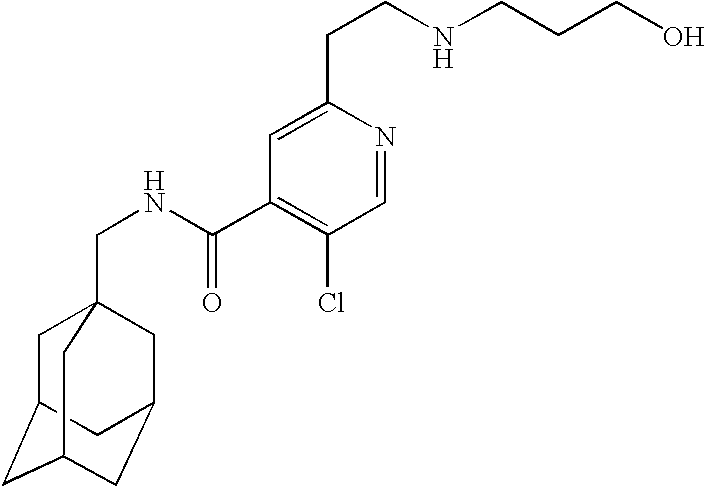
C1C2CC3CC(CC1(CNC(C1=C(Cl)C=NC(CCNCCCO)=C1)=O)C3)C2
